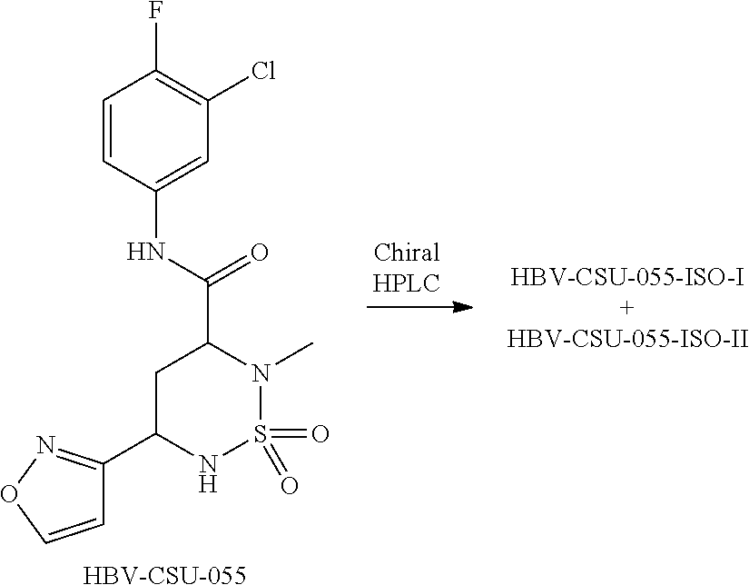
C1=CON=C1C1NS(=O)(=O)N(C)C(C(NC2=CC(Cl)=C(F)C=C2)=O)C1.[HBV-CSU-055]
